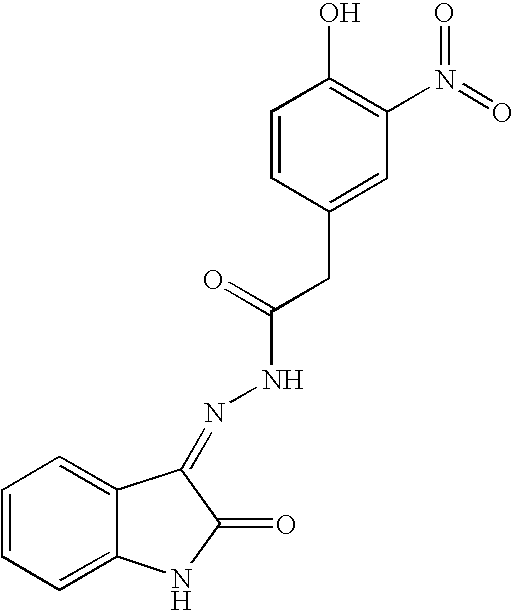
C1=CC=C2C(=C1)C(=NNC(CC1=CC(N(=O)=O)=C(O)C=C1)=O)C(=O)N2
